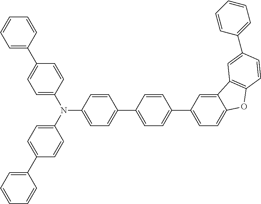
N(C1=CC=C(C2=CC=C(C3=CC=C4C(=C3)C3=C(O4)C=CC(C4=CC=CC=C4)=C3)C=C2)C=C1)(C1=CC=C(C2=CC=CC=C2)C=C1)C1=CC=C(C2=CC=CC=C2)C=C1
